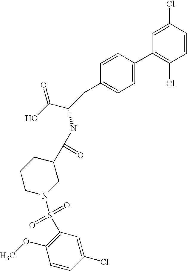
C1=C(Cl)C=CC(Cl)=C1C1=CC=C(CC(C(O)=O)NC(C2CCCN(S(=O)(=O)C3=C(OC)C=CC(Cl)=C3)C2)=O)C=C1
